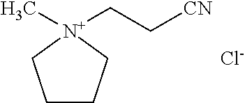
C1CC[N+](C)(CC[CN])C1.[Cl-]
